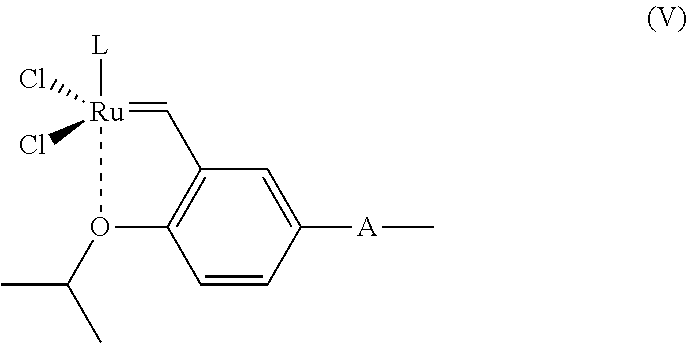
[L][Ru]1(Cl)(Cl)=CC2=C(C=CC([A]C)=C2)O1C(C)C
